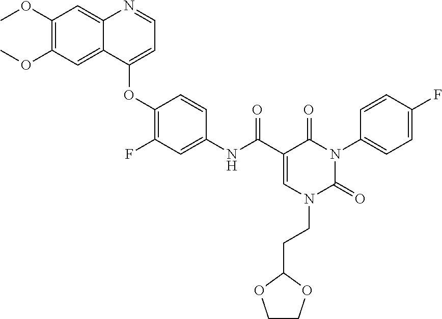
C1(OC)=C(OC)C=C2C(=C1)N=CC=C2OC1=C(F)C=C(NC(C2=CN(CCC3OCCO3)C(=O)N(C3=CC=C(F)C=C3)C2=O)=O)C=C1
